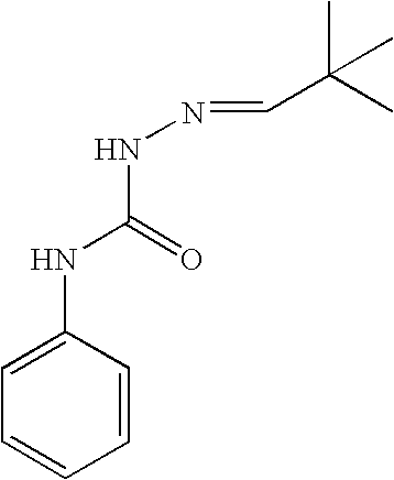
C1=C(NC(NN=CC(C)(C)C)=O)C=CC=C1
